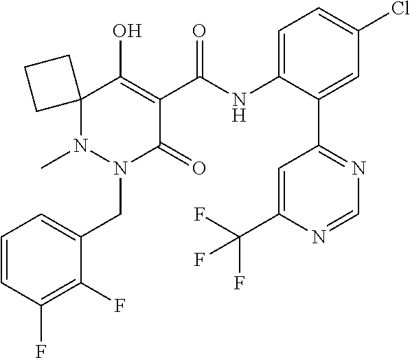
C1=CC(F)=C(F)C(CN2C(=O)C(C(=O)NC3=CC=C(Cl)C=C3C3=NC=NC(C(F)(F)F)=C3)=C(O)C3(N2C)CCC3)=C1
